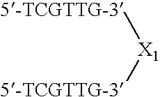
[X1]([5-TCGTTG-3])[5-TCGTTG-3]
